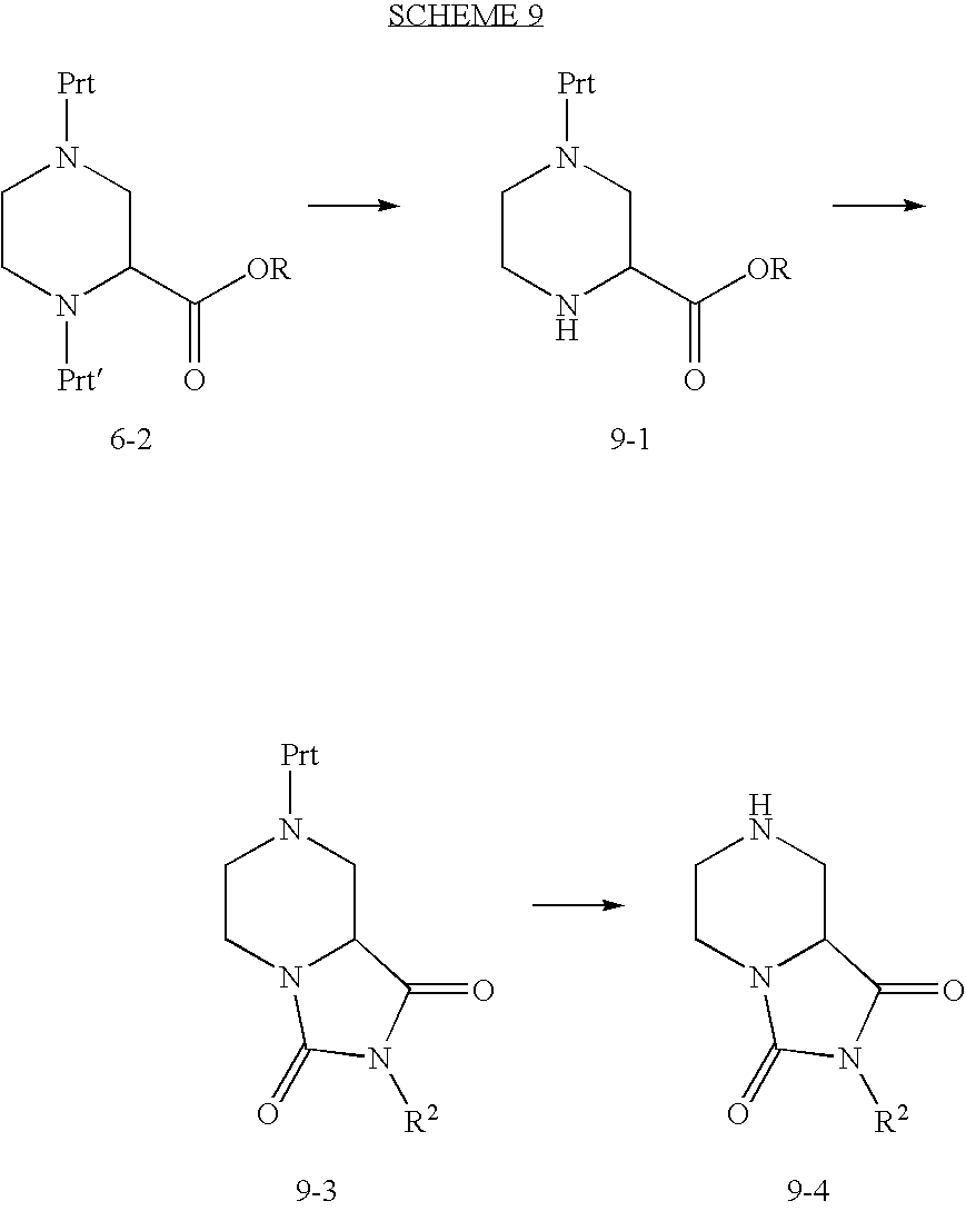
C1CNC(C([OR])=O)CN1[Prt].C1CN([Prt])C(C([OR])=O)CN1[Prt].C1CN2C(CN1[Prt])C(=O)N([R2])C2=O.C1CN2C(CN1)C(=O)N([R2])C2=O
